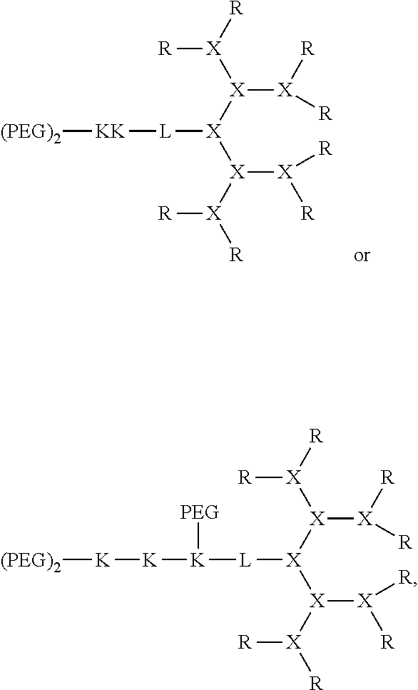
[X]([X]([X]([X]([R])[R])[X]([R])[R])[L][KK][(PEG)2])([X]([R])[R])[X]([R])[R].[X]([X]([X]([X]([R])[R])[X]([R])[R])[L][K]([K][K][(PEG)2])[PEG])([X]([R])[R])[X]([R])[R]
